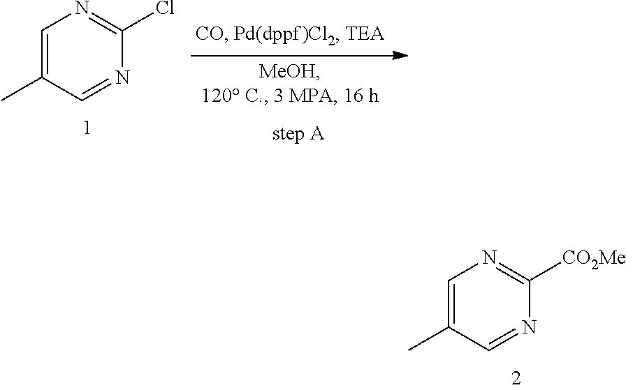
C1=C(C)C=NC([CO2Me])=N1.C1=C(C)C=NC(Cl)=N1
